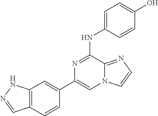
C1(C2=CC3=C(C=C2)C=NN3)=CN2C(=NC=C2)C(NC2=CC=C(O)C=C2)=N1
